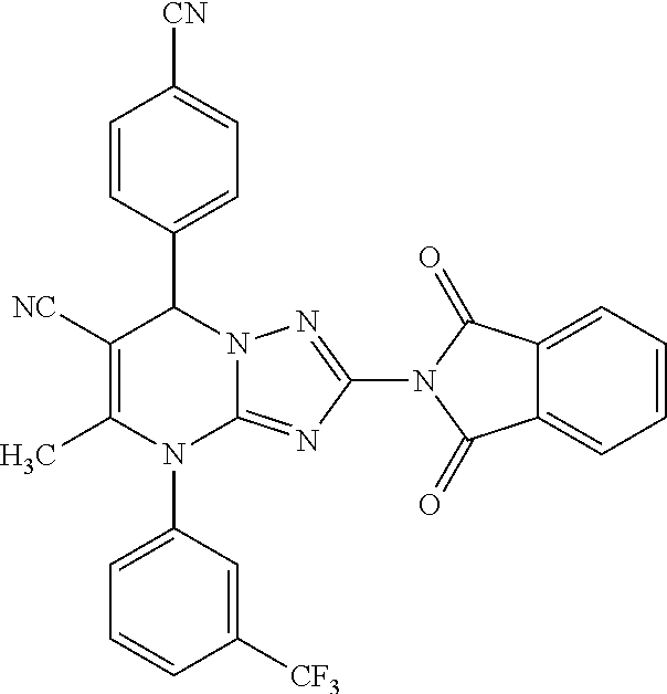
C1=CC(C2C([NC])=C(C)N(C3=CC=CC([CF3])=C3)C3=NC(N4C(=O)C5=CC=CC=C5C4=O)=NN23)=CC=C1[CN]
